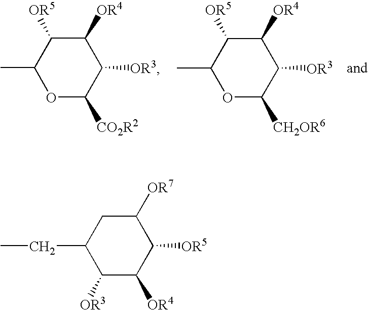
O1C([CO2R2])C([OR3])C([OR4])C([OR5])C1C.O1C([CH2OR6])C([OR3])C([OR4])C([OR5])C1C.C1([OR3])C([OR4])C([OR5])C([OR7])CC1CC
